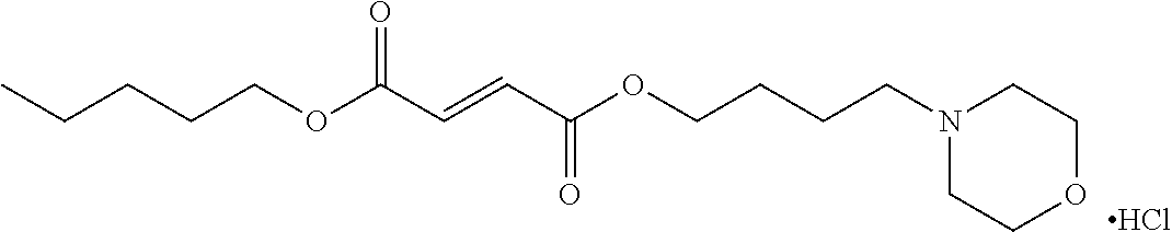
N1(CCCCOC(C=CC(OCCCCC)=O)=O)CCOCC1.Cl
